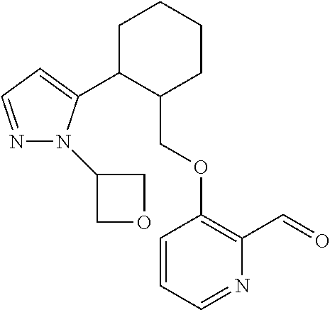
C1C(C2=CC=NN2C2COC2)C(COC2=C(C=O)N=CC=C2)CCC1
